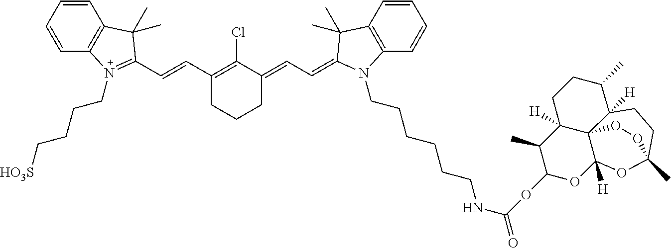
C1(C=CC2=N(CCCC[HO3S])C3=C(C=CC=C3)C2(C)C)=C(Cl)C(=CC=C2C(C)(C)C3=C(C=CC=C3)N2CCCCCCNC(OC2OC3([H])C45C([H])(C2C)CCC(C)C4([H])CCC(C)(O3)OO5)=O)CCC1
